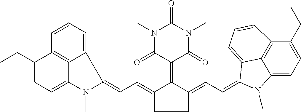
C1(=CC=C2C3=CC=CC4=C3C(=CC=C4CC)N2C)C(=C2C(=O)N(C)C(=O)N(C)C2=O)C(=CC=C2C3=CC=CC4=C3C(=CC=C4CC)N2C)CC1
